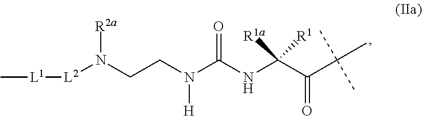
[R2a]N(CCN(C(NC(C(C(C)(C)C)=O)([R1])[R1a])=O)[H])[L2][L1]C
